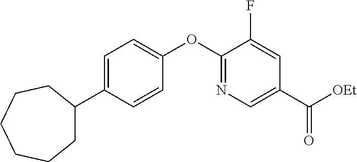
C1=C(C2CCCCCC2)C=CC(OC2=NC=C(C([OEt])=O)C=C2F)=C1
